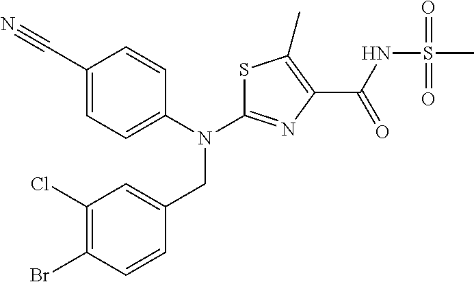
C1(C#N)=CC=C(N(C2=NC(C(NS(C)(=O)=O)=O)=C(C)S2)CC2=CC(Cl)=C(Br)C=C2)C=C1
